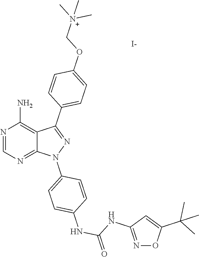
N1=CN=C2C(=C1N)C(C1=CC=C(OC[N+](C)(C)C)C=C1)=NN2C1=CC=C(NC(=O)NC2=NOC(C(C)(C)C)=C2)C=C1.[I-]
